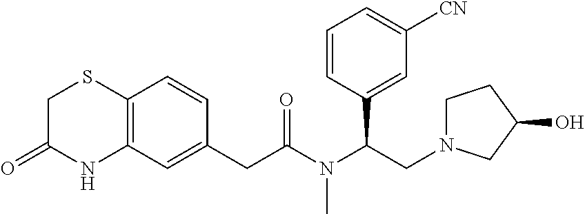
C12=C(C=C(CC(N(C(CN3CCC(O)C3)C3=CC([CN])=CC=C3)C)=O)C=C1)NC(=O)CS2
